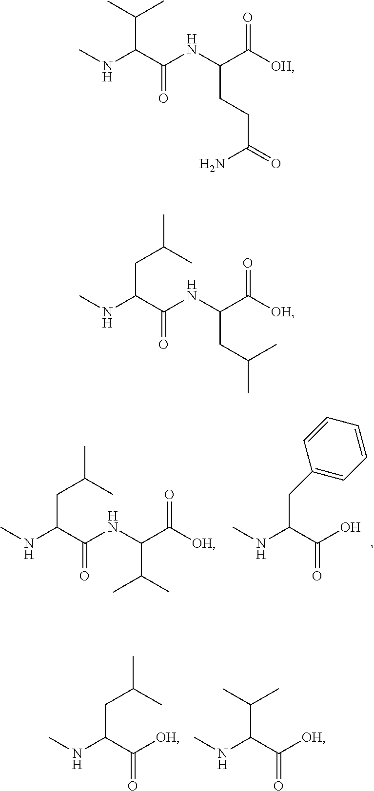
CNC(C([OH])=O)CC(C)C.CNC(C([OH])=O)C(C)C.CNC(C(NC(C([OH])=O)C(C)C)=O)CC(C)C.CNC(C(O)=O)CC1=CC=CC=C1.CNC(C(NC(C([OH])=O)CCC(=O)N)=O)C(C)C.CNC(C(NC(C([OH])=O)CC(C)C)=O)CC(C)C
